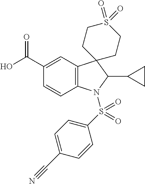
C12=C(C=C(C(O)=O)C=C1)C1(C(C3CC3)N2S(C2=CC=C(C#N)C=C2)(=O)=O)CCS(=O)(=O)CC1
